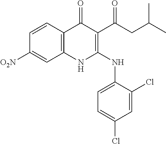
C1=CC2=C(C=C1[O2N])NC(NC1=CC=C(Cl)C=C1Cl)=C(C(CC(C)C)=O)C2=O
